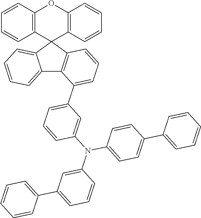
C12=C(C3(C4=C(O1)C=CC=C4)C1=CC=CC=C1C1=C3C=CC=C1C1=CC=CC(N(C3=CC=C(C4=CC=CC=C4)C=C3)C3=CC(C4=CC=CC=C4)=CC=C3)=C1)C=CC=C2
